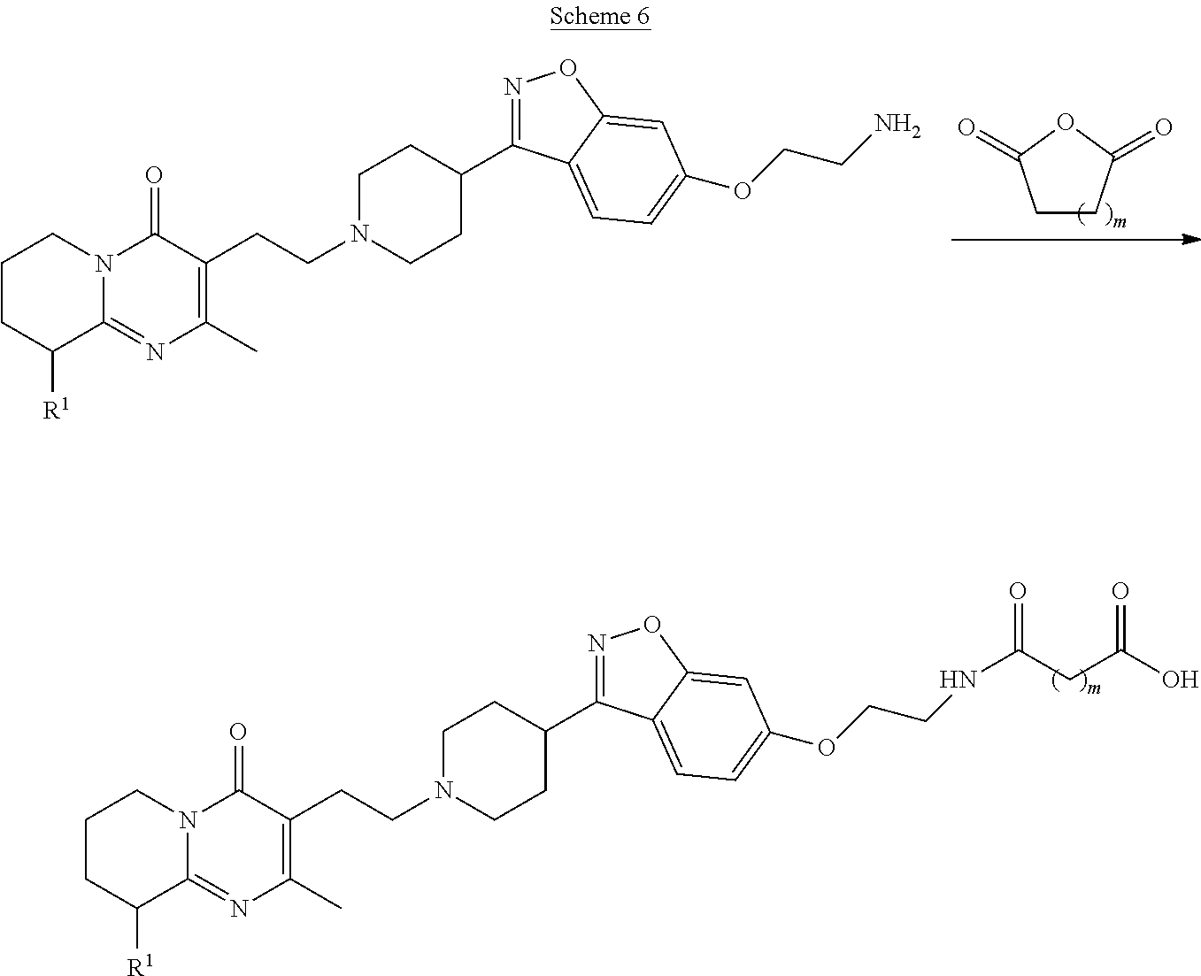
C1CC(=O)OC1=O.[R1]C1C2=NC(C)=C(CCN3CCC(C4=NOC5=CC(OCCN)=CC=C45)CC3)C(=O)N2CCC1.[R1]C1C2=NC(C)=C(CCN3CCC(C4=NOC5=CC(OCCNC(=O)CC(=O)O)=CC=C45)CC3)C(=O)N2CCC1
